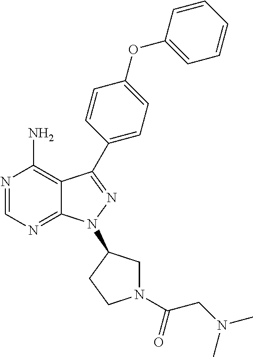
N1=CN=C2C(=C1N)C(C1=CC=C(OC3=CC=CC=C3)C=C1)=NN2C1CN(C(CN(C)C)=O)CC1
